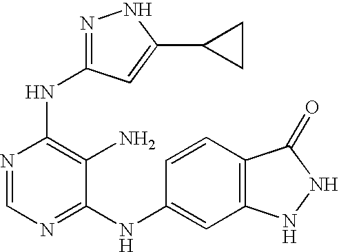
C1=NC(NC2=NNC(C3CC3)=C2)=C(N)C(NC2=CC3=C(C=C2)C(=O)NN3)=N1
